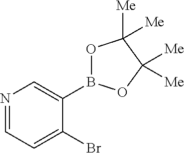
N1=CC=C(Br)C(B2OC([Me])([Me])C([Me])([Me])O2)=C1
